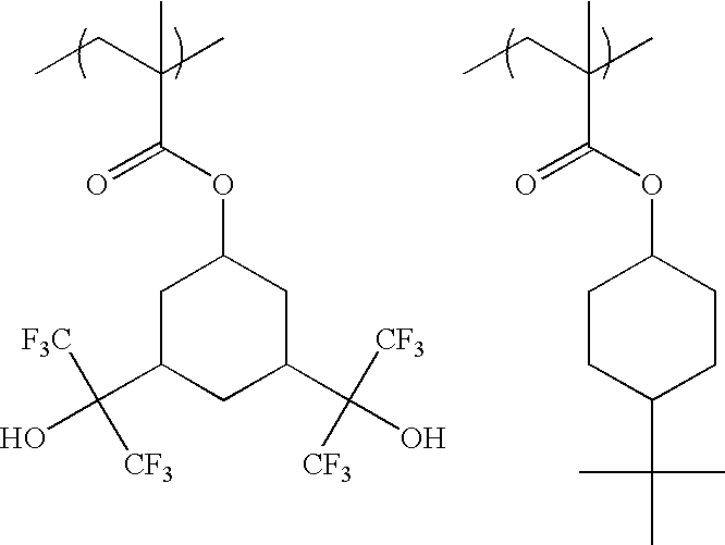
CCC(C)(C(OC1CC(C(O)([F3C])[CF3])CC(C(O)([CF3])[CF3])C1)=O)C.CCC(C)(C(OC1CCC(C(C)(C)C)CC1)=O)C
